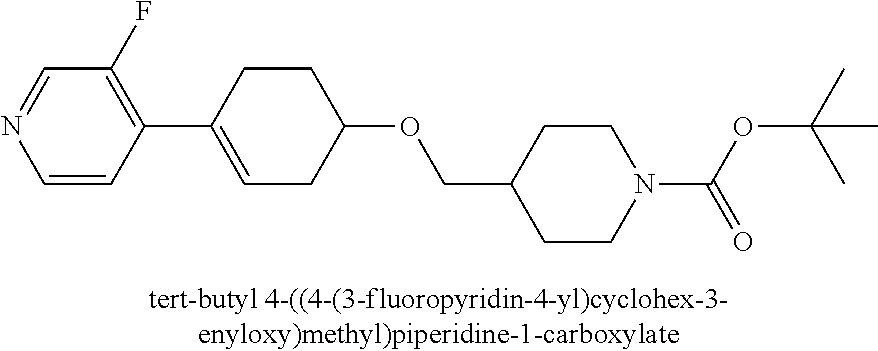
N1=CC(F)=C(C2=CCC(OCC3CCN(C(=O)OC(C)(C)C)CC3)CC2)C=C1
